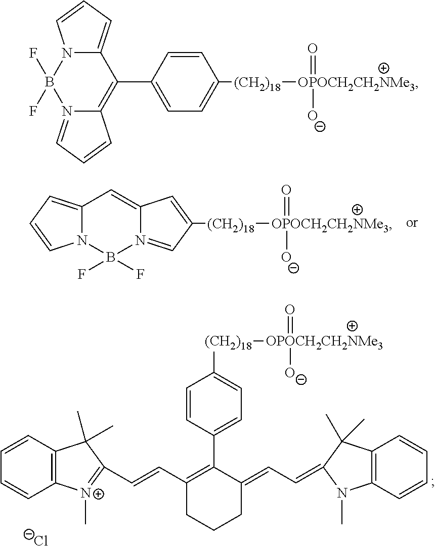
C12=CC=CN1B(F)(F)N1=CC=CC1=C2C1=CC=C([(CH2)18][OPOCH2CH2NMe3](=O)[O-])C=C1.C1([(CH2)18][OPOCH2CH2NMe3](=O)[O-])=CC2=CC3=CC=CN3B(F)(F)N2=C1.C12=C(C=CC=C1)C(C)(C)C(C=CC1=C(C3=CC=C([(CH2)18][OPOCH2CH2NMe3]([O-])=O)C=C3)C(=CC=C3N(C)C4=C(C=CC=C4)C3(C)C)CCC1)=[N+]2C.[Cl-]
